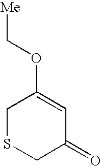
C1SCC(=O)C=C1OC[Me]
